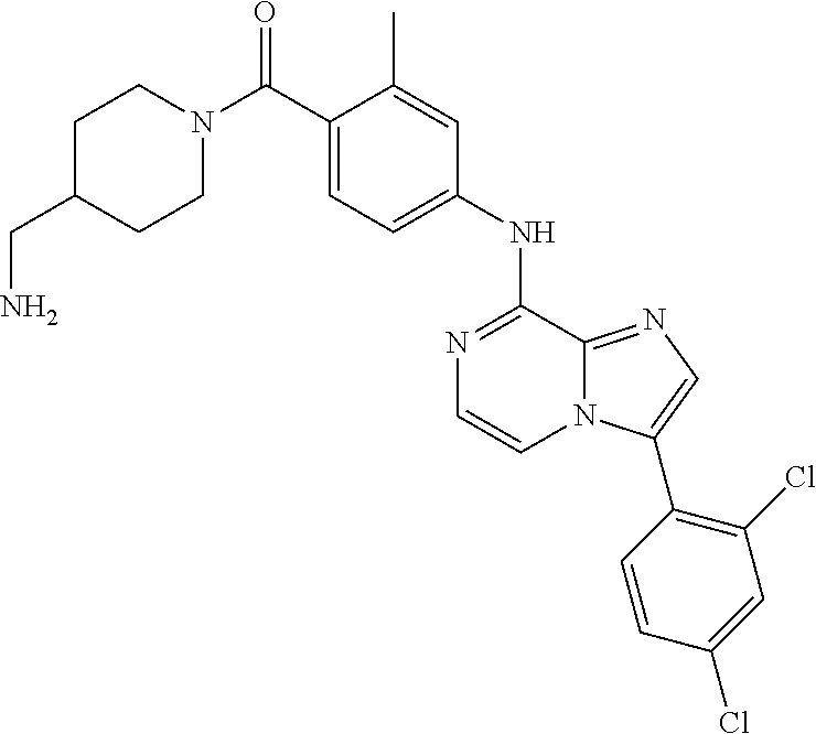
N1=C(NC2=CC=C(C(N3CCC(CN)CC3)=O)C(C)=C2)C2=NC=C(C3=C(Cl)C=C(Cl)C=C3)N2C=C1
